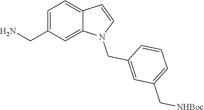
C12=CC(CN)=CC=C1C=CN2CC1=CC(C[NHBoc])=CC=C1
